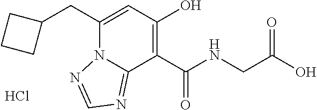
C1(CC2=CC(O)=C(C(NCC(O)=O)=O)C3=NC=NN23)CCC1.Cl
